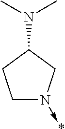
C1N(->*)CC(N(C)C)C1
